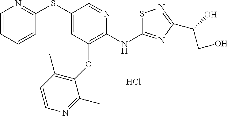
C1=CC=CC(SC2=CC(OC3=C(C)C=CN=C3C)=C(NC3=NC(C(O)CO)=NS3)N=C2)=N1.Cl
